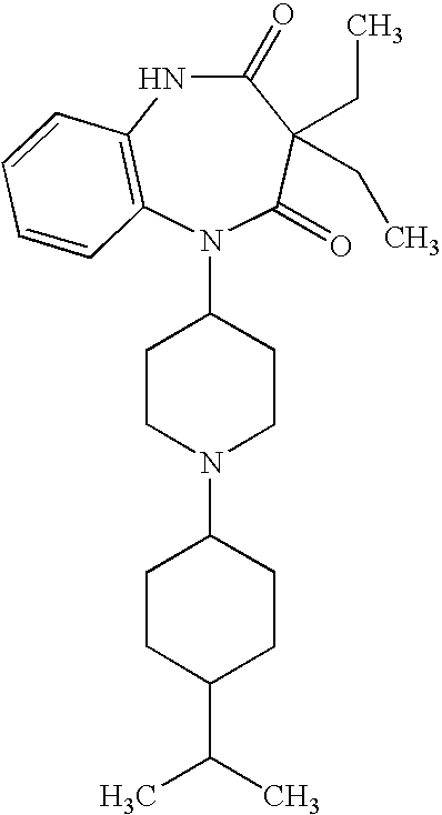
C1(N2C3=C(NC(=O)C(CC)(CC)C2=O)C=CC=C3)CCN(C2CCC(C(C)C)CC2)CC1
